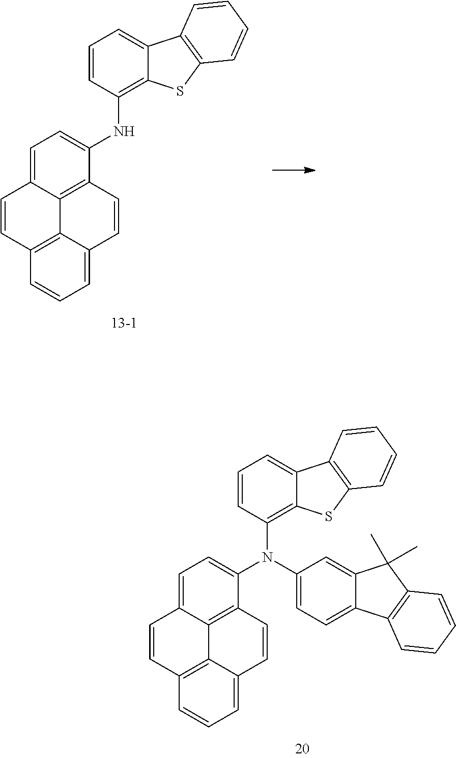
C1=C2C3=C(C(N(C4=C5C(=CC=C4)C4=C(S5)C=CC=C4)C4=CC=C5C(=C4)C(C)(C)C4=C5C=CC=C4)=C1)C=CC1=CC=CC(=C31)C=C2.C1=C2C3=C(C(NC4=C5C(=CC=C4)C4=C(S5)C=CC=C4)=C1)C=CC1=CC=CC(=C31)C=C2
